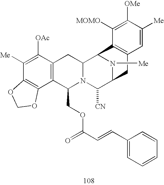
C1([Me])=C([OAc])C2=C(C3=C1OCO3)C(COC(C=CC1=CC=CC=C1)=O)N1C(C2)C2N([Me])C(C1[CN])CC1=C2C([MOMO])=C([OMe])C([Me])=C1
